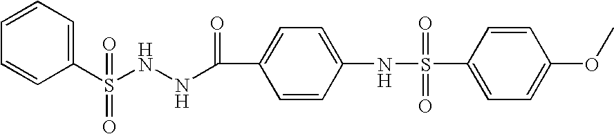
C1=CC=CC(S(NNC(C2=CC=C(NS(C3=CC=C(OC)C=C3)(=O)=O)C=C2)=O)(=O)=O)=C1
